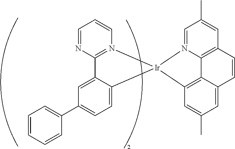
C12=N(C=CC=N1)[Ir]1(C3=CC=C(C4=CC=CC=C4)C=C23)C2=C3C4=C(C=C(C)C=N41)C=CC3=CC(C)=C2
